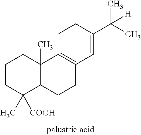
C1CC(C)([COOH])C2C(C)(C1)C1=C(CC2)C=C(C(C)(C)[H])CC1
